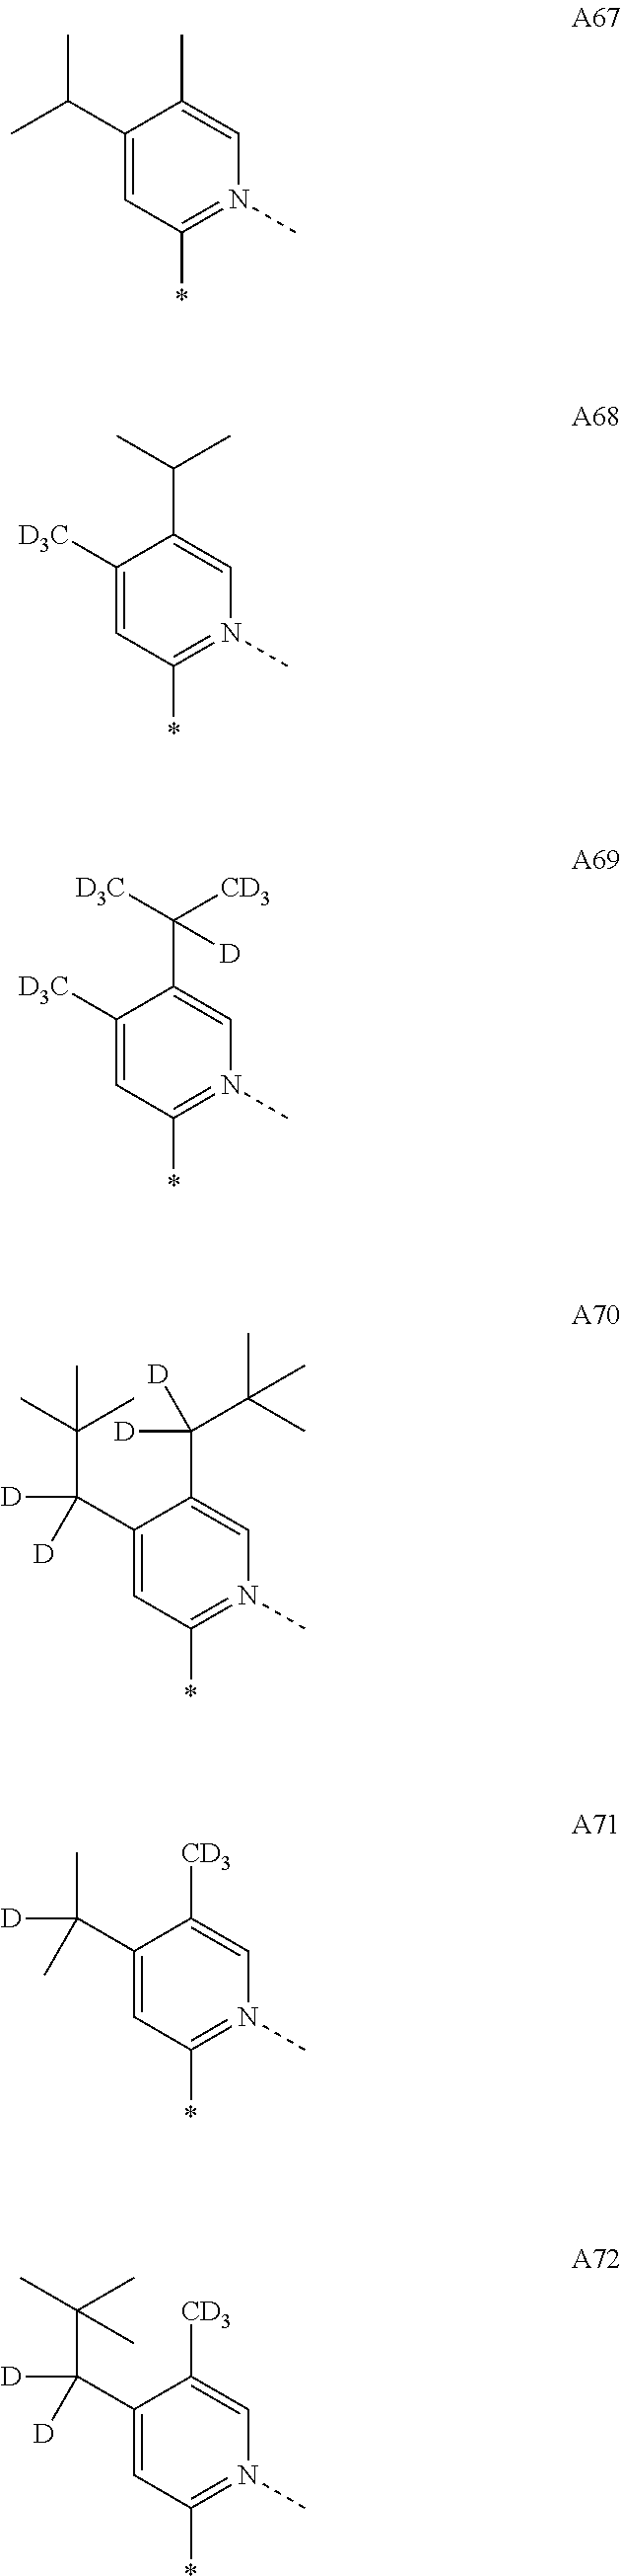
C1(C(C)C)=CC(*)=N(C)C=C1C.C1([D3C])=CC(*)=N(C)C=C1C(C)C.C1([D3C])=CC(*)=N(C)C=C1C([CD3])([D3C])[D].C1(C([D])(C(C)(C)C)[D])=CC(*)=N(C)C=C1C(C(C)(C)C)([D])[D].C1(C([D])(C)C)=CC(*)=N(C)C=C1[CD3].C1(C([D])(C(C)(C)C)[D])=CC(*)=N(C)C=C1[CD3]
